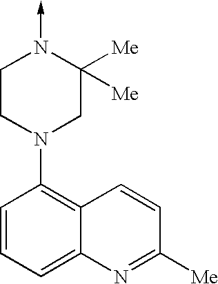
C1=CC=C2C(=C1N1CC([Me])([Me])N(->C)CC1)C=CC([Me])=N2
